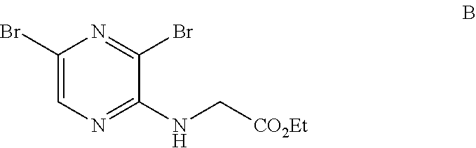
C1(Br)=CN=C(NC[CO2Et])C(Br)=N1
